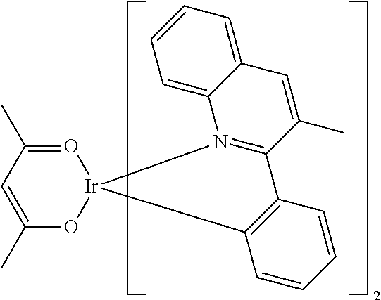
C1=C2C(=CC=C1)C=C(C)C1=N2[Ir]2(C3=C1C=CC=C3)OC(C)=CC(C)=O2
